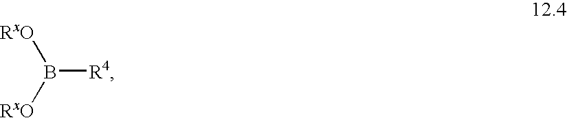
[RxO]B([RxO])[R4]
